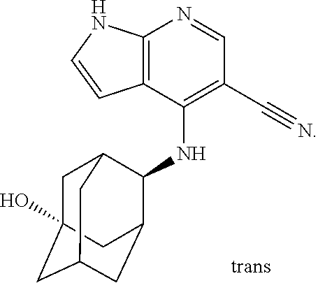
C12=C(C(NC3C4CC5CC(O)(CC3C5)C4)=C(C#N)C=N1)C=CN2
